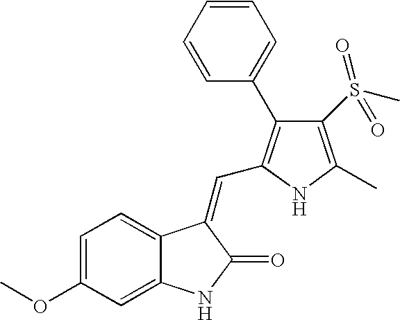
C1=C(OC)C=C2C(=C1)C(=CC1=C(C3=CC=CC=C3)C(S(C)(=O)=O)=C(C)N1)C(=O)N2
